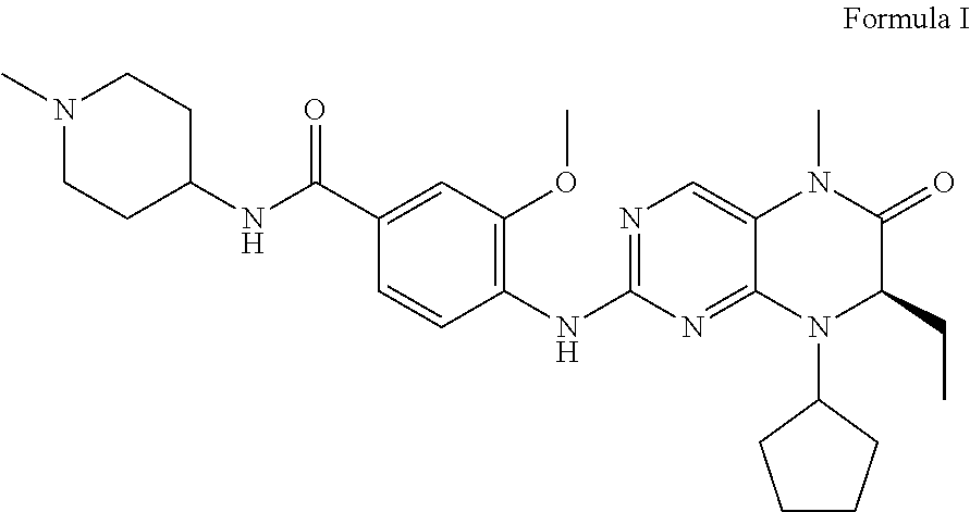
N1(C)CCC(NC(C2=CC(OC)=C(NC3=NC=C4C(=N3)N(C3CCCC3)C(CC)C(=O)N4C)C=C2)=O)CC1
